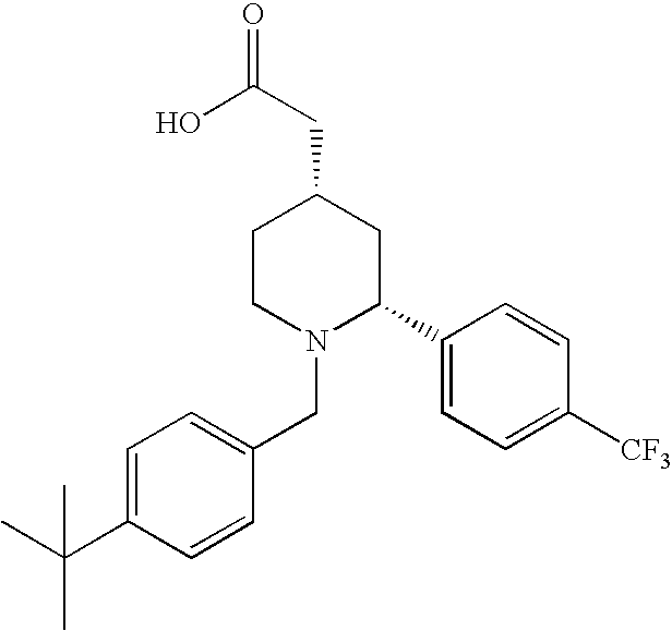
C1=C(C(C)(C)C)C=CC(CN2C(C3=CC=C([CF3])C=C3)CC(CC(=O)O)CC2)=C1
